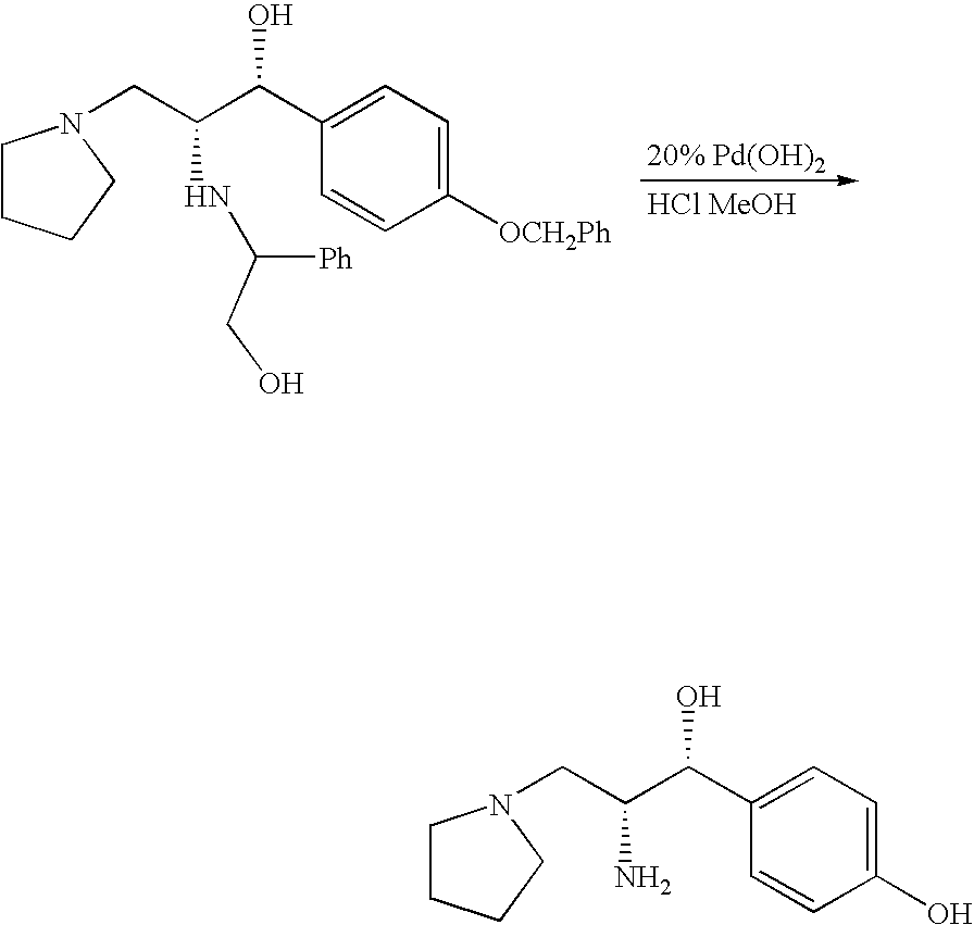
C1CCCN1CC(C(C1=CC=C([OCH2Ph])C=C1)O)NC([Ph])CO.[HCl MeOH].C1CCCN1CC(C(C1=CC=C(O)C=C1)O)N
